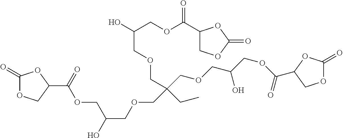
C1(=O)OCC(C(=O)OCC(COCC(CC)(COCC(COC(=O)C2OC(=O)OC2)O)COCC(COC(C2COC(=O)O2)=O)O)O)O1
